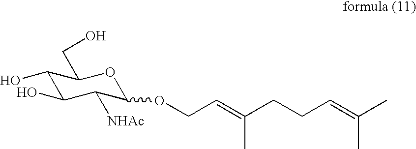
C1(O)C(O)C([NHAc])C(OCC=C(CCC=C(C)C)C)OC1CO
